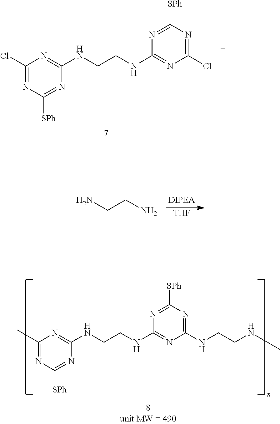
C1(C)=NC([SPh])=NC(NCCNC2=NC(NCCNC)=NC([SPh])=N2)=N1.C1(Cl)=NC([SPh])=NC(NCCNC2=NC(Cl)=NC([SPh])=N2)=N1.[THF].NCCN
